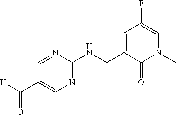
C1=NC(NCC2=CC(F)=CN(C)C2=O)=NC=C1C([H])=O
